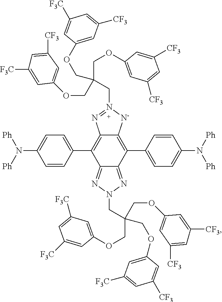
C12=C(C3=CC=C(N([Ph])[Ph])C=C3)C3=NN(CC(COC4=CC([F3C])=CC([F3C])=C4)(COC4=CC([F3C])=CC([CF3])=C4)COC4=CC([CF3])=CC([CF3])=C4)N=C3C(C3=CC=C(N([Ph])[Ph])C=C3)=C1[N-]N(CC(COC1=CC([CF3])=CC([CF3])=C1)(COC1=CC([CF3])=CC([F3C])=C1)COC1=CC([CF3])=CC([F3C])=C1)=N2
